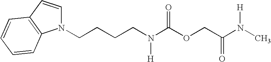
C(CCN(C(OCC(=O)N([H])C)=O)[H])CN1C=CC2=C1C=CC=C2
